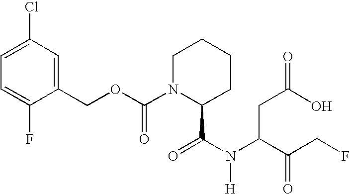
C1(COC(N2C(C(N(C(C(CF)=O)CC(O)=O)[H])=O)CCCC2)=O)=CC(Cl)=CC=C1F
